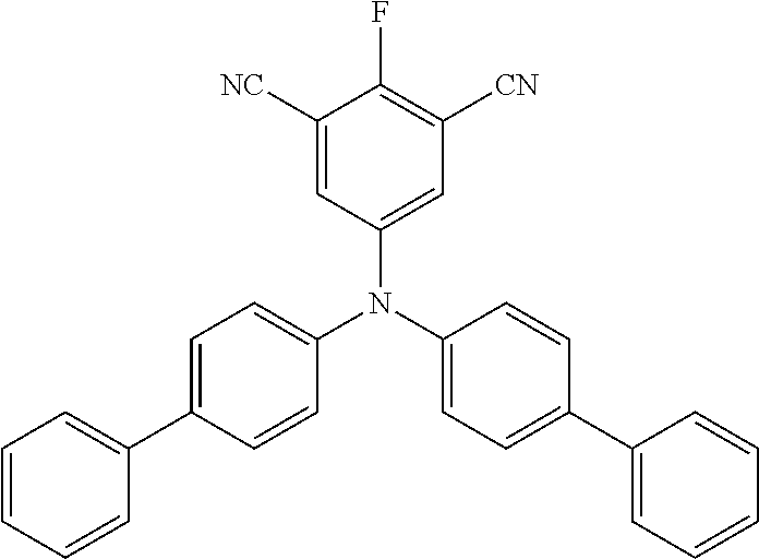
C1([NC])=CC(N(C2=CC=C(C3=CC=CC=C3)C=C2)C2=CC=C(C3=CC=CC=C3)C=C2)=CC([CN])=C1F
